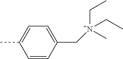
CC1=CC=C(C[N+](CC)(CC)C)C=C1
